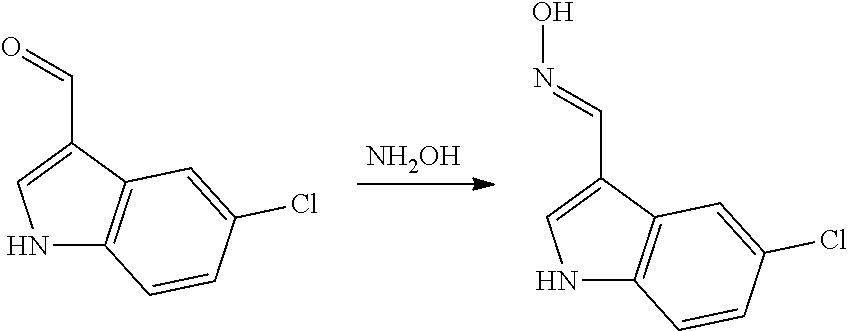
[NH2OH].N1C2=C(C(C=O)=C1)C=C(Cl)C=C2.N1C2=C(C(C=NO)=C1)C=C(Cl)C=C2
